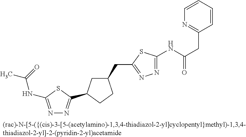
C(C(NC1=NN=C(CC2CC(C3=NN=C(NC(C)=O)S3)CC2)S1)=O)C1=NC=CC=C1
